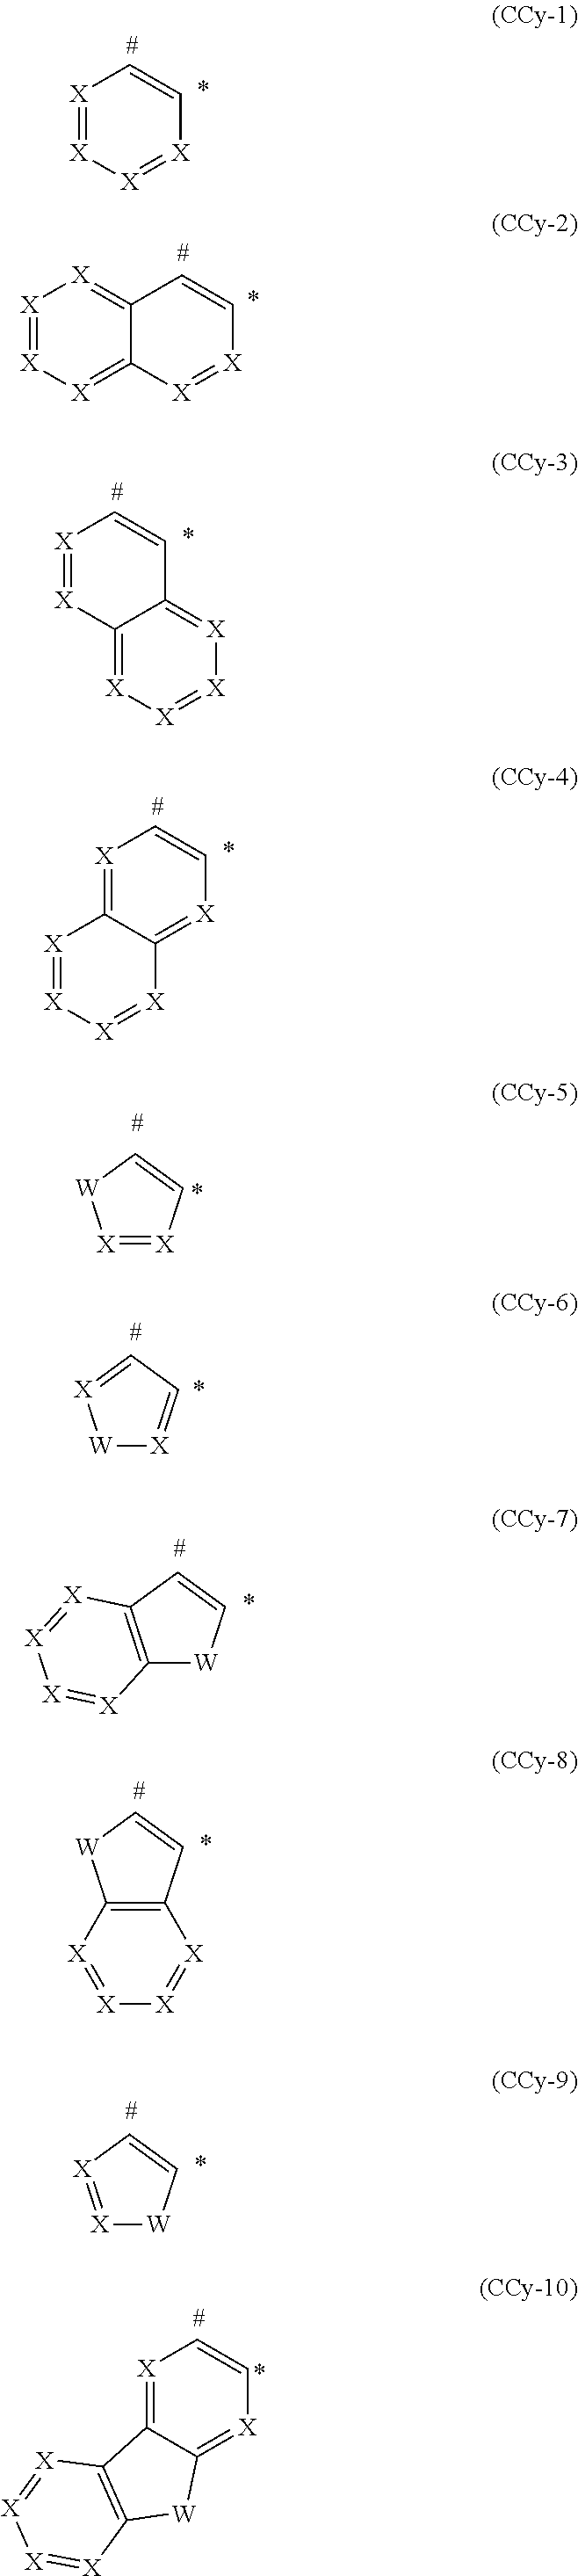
[X]1=[X][X]=[X]C=C1.[X]1=[X][X]=C2C(=[X]1)C=C[X]=[X]2.[X]1=[X]C2=[X][X]=[X][X]=C2C=C1.[X]1=C2C(=[X]C=C1)[X]=[X][X]=[X]2.[X]1=[X]C=C[W]1.[W]1[X]=CC=[X]1.C12=C(C=C[W]1)[X]=[X][X]=[X]2.C12=C(C=C[W]1)[X]=[X][X]=[X]2.[X]1=[X]C=C[W]1.[X]1=C2C(=[X]C=C1)[W]C1=C2[X]=[X][X]=[X]1
